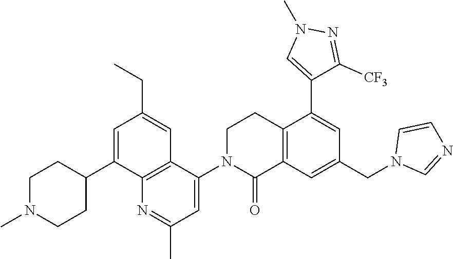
C1N(C)CCC(C2=CC(CC)=CC3=C2N=C(C)C=C3N2C(=O)C3=C(CC2)C(C2=CN(C)N=C2[CF3])=CC(CN2C=NC=C2)=C3)C1
